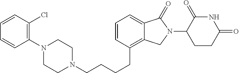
C(CCCC1=C2C(=CC=C1)C(=O)N(C1C(=O)NC(=O)CC1)C2)N1CCN(C2=C(Cl)C=CC=C2)CC1
